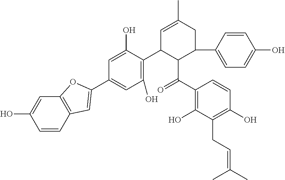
C12=C(C=CC(O)=C1)C=C(C1=CC(O)=C(C3C(C(=O)C4=C(O)C(CC=C(C)C)=C(O)C=C4)C(C4=CC=C(O)C=C4)CC(C)=C3)C(O)=C1)O2
